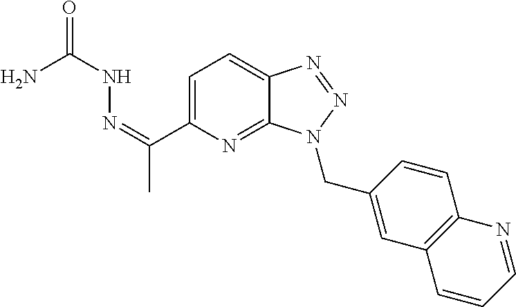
C1=C(C(=NNC(=O)N)C)N=C2C(=C1)N=NN2CC1=CC2=C(C=C1)N=CC=C2
